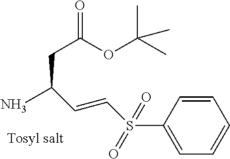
C1(S(C=CC(N)CC(=O)OC(C)(C)C)(=O)=O)=CC=CC=C1
